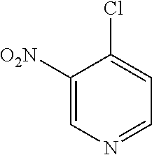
C1([O2N])=CN=CC=C1Cl
